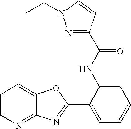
C12=NC=CC=C1OC(C1=CC=CC=C1NC(=O)C1=NN(CC)C=C1)=N2
